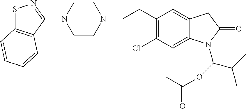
C1CN(CCC2=C(Cl)C=C3C(=C2)CC(=O)N3C(OC(=O)C)C(C)C)CCN1C1=NSC2=C1C=CC=C2
